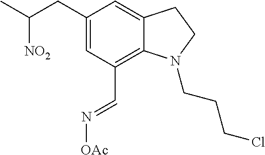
C12=CC(CC([NO2])C)=CC(C=N[OAc])=C1N(CCCCl)CC2
